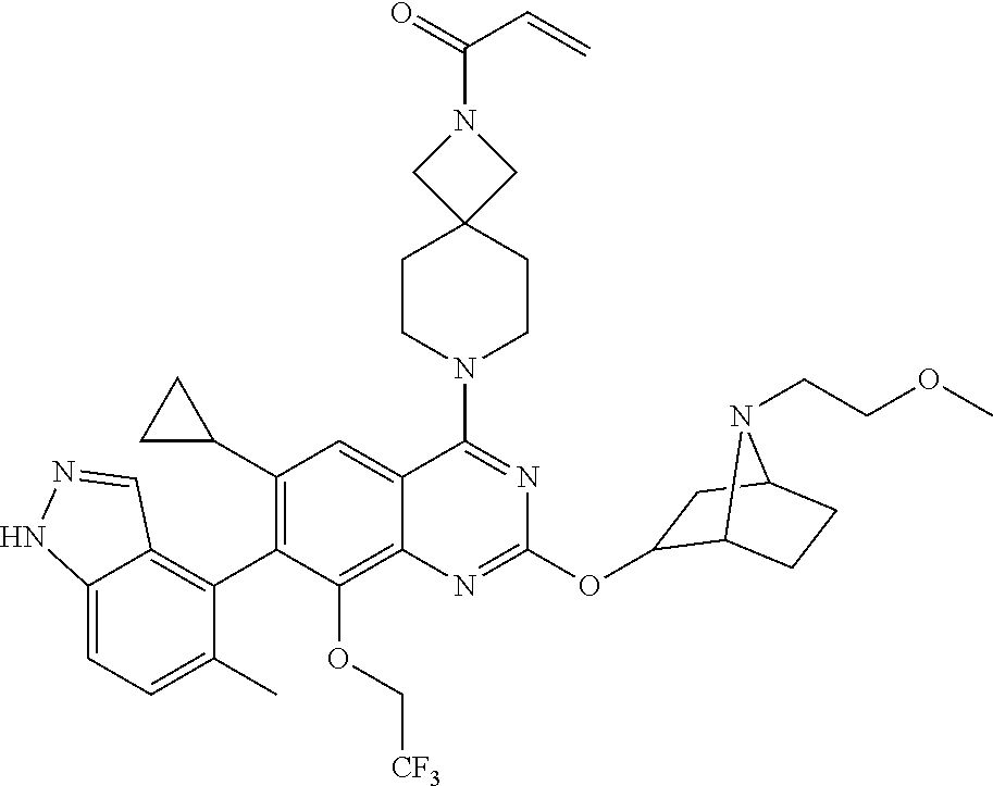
C12=CC=C(C)C(C3=C(C4CC4)C=C4C(=C3OC[CF3])N=C(OC3C5CCC(C3)N5CCOC)N=C4N3CCC4(CC3)CN(C(C=C)=O)C4)=C1C=NN2
